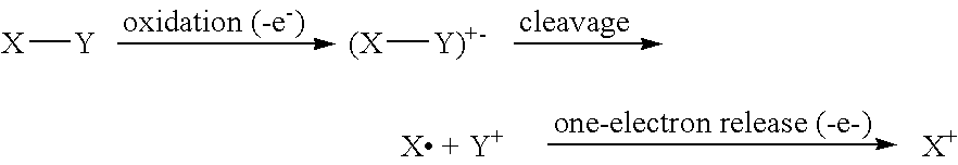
[X][Y].[(X][Y)+-]
